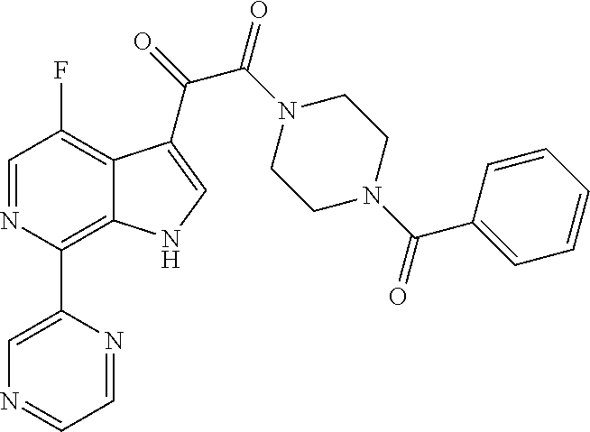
N1=CC=NC(C2=C3C(=C(F)C=N2)C(C(=O)C(N2CCN(C(C4=CC=CC=C4)=O)CC2)=O)=CN3)=C1
